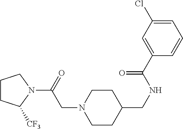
C1CC(CNC(C2=CC(Cl)=CC=C2)=O)CCN1CC(N1CCCC1[CF3])=O
